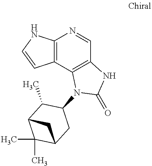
C12=C(C3=C(C=N1)NC(=O)N3C1C(C)C3C(C)(C)C(C1)C3)C=CN2
